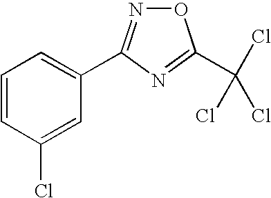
C1=CC(Cl)=CC(C2=NOC(C(Cl)(Cl)Cl)=N2)=C1
